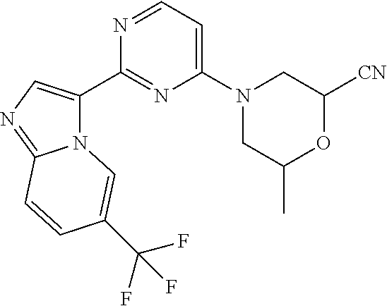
N12C(C3=NC(N4CC(C)OC([CN])C4)=CC=N3)=CN=C1C=CC(C(F)(F)F)=C2
